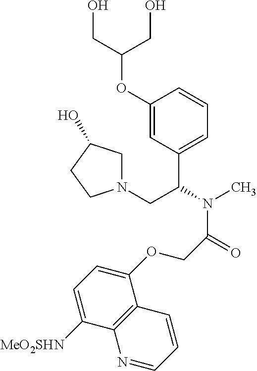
C1(OC(CO)CO)=CC(C(N(C)C(=O)COC2=CC=C([MeO2SHN])C3=C2C=CC=N3)CN2CC(O)CC2)=CC=C1
